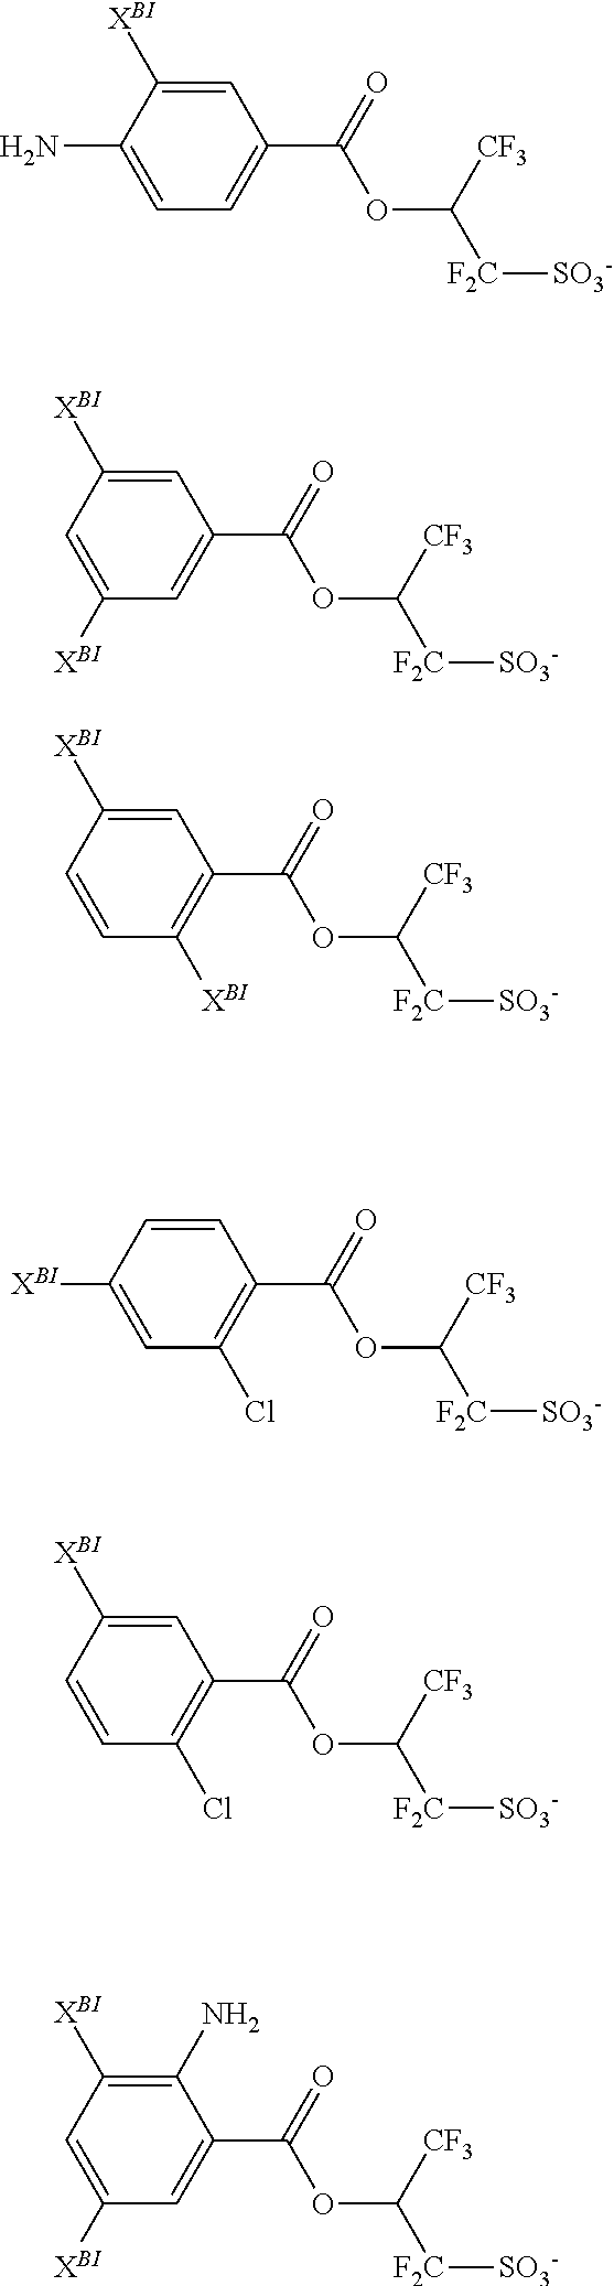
C1=C([XBI])C(N)=CC=C1C(=O)OC([F2C][SO3-])[CF3].C1=C([XBI])C=C([XBI])C=C1C(=O)OC([F2C][SO3-])[CF3].C1=C([XBI])C=CC([XBI])=C1C(=O)OC([F2C][SO3-])[CF3].C1=CC([XBI])=CC(Cl)=C1C(=O)OC([F2C][SO3-])[CF3].C1=C([XBI])C=CC(Cl)=C1C(=O)OC([F2C][SO3-])[CF3].C1(N)=C([XBI])C=C([XBI])C=C1C(=O)OC([F2C][SO3-])[CF3]
